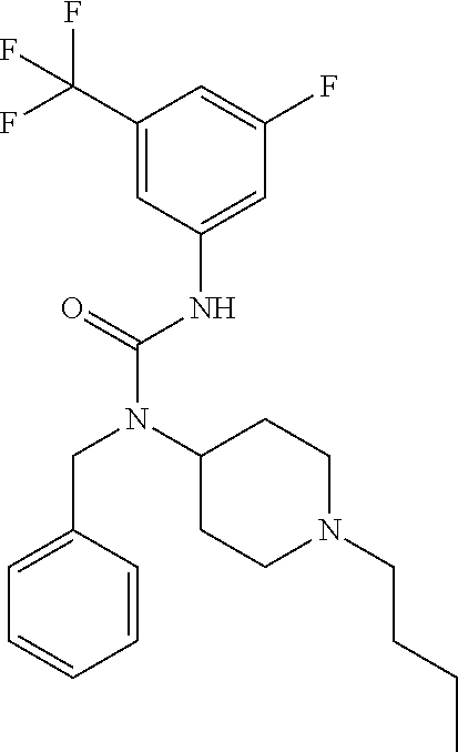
C1=C(CN(C(NC2=CC(F)=CC(C(F)(F)F)=C2)=O)C2CCN(CCCC)CC2)C=CC=C1
